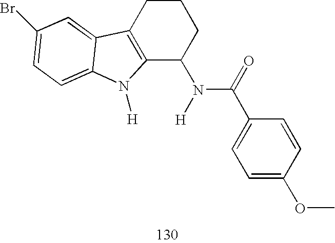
C12=C(CCCC1N(C(=O)C1=CC=C(OC)C=C1)[H])C1=CC(Br)=CC=C1N2[H]
